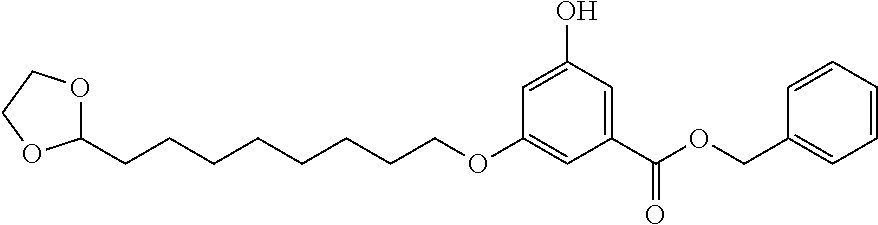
C(CCCCCCCOC1=CC(C(OCC2=CC=CC=C2)=O)=CC(O)=C1)C1OCCO1
